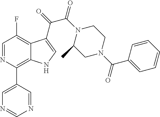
C1(C2=C3C(=C(F)C=N2)C(C(=O)C(N2C(C)CN(C(C4=CC=CC=C4)=O)CC2)=O)=CN3)=CN=CN=C1
